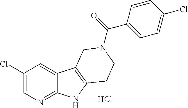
ClC1=CN=C2C(=C1)C1=C(N2)CCN(C(=O)C2=CC=C(Cl)C=C2)C1.Cl
